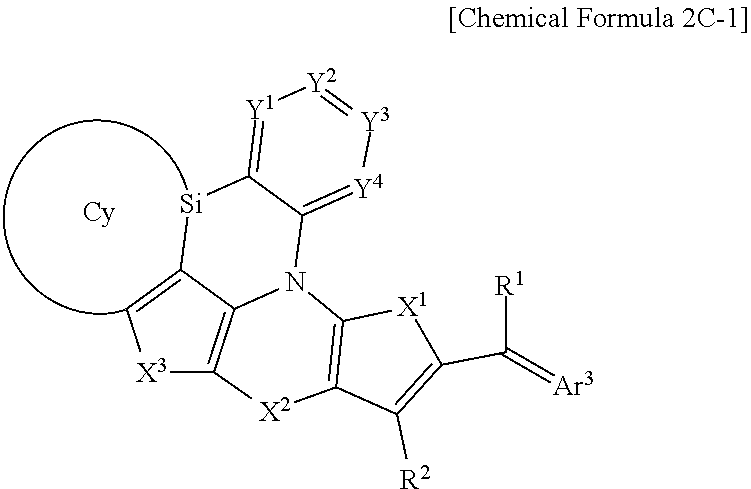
[X3]1C2=C3C(=C1)[Si]C1=[Y1][Y2]=[Y3][Y4]=C1N3C1=C([X2]2)C([R2])=C(C([R1])=[Ar3])[X1]1
